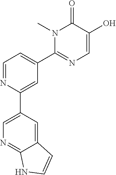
C1(C2=CN=C3C(=C2)C=CN3)=CC(C2=NC=C(O)C(=O)N2C)=CC=N1
